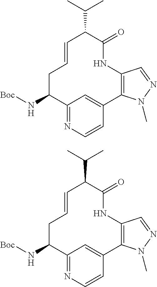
N([Boc])C1C2=NC=CC(=C2)C2=C(NC(=O)C(C(C)C)C=CC1)C=NN2C.N([Boc])C1C2=NC=CC(=C2)C2=C(NC(=O)C(C(C)C)C=CC1)C=NN2C
